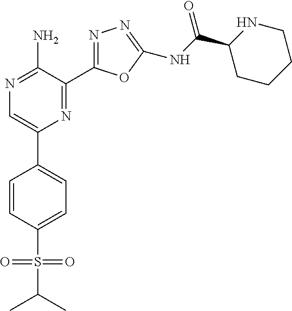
C1=CC(S(=O)(=O)C(C)C)=CC=C1C1=CN=C(N)C(C2=NN=C(NC(=O)C3CCCCN3)O2)=N1
